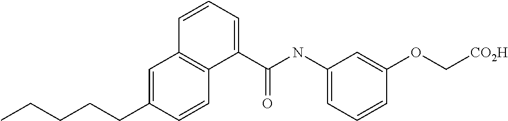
C1=C(CCCCC)C=CC2=C1C=CC=C2C(NC1=CC=CC(OC[CO2H])=C1)=O
